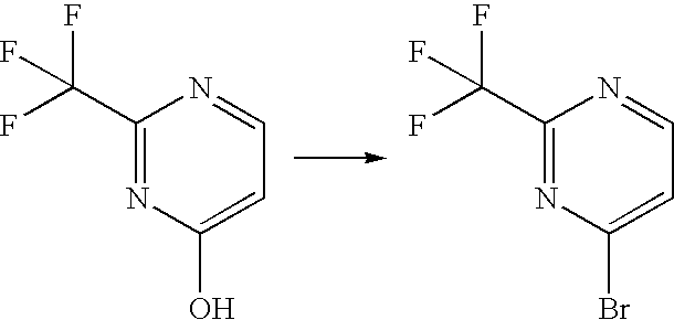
C1(C(F)(F)F)=NC(O)=CC=N1.C1(C(F)(F)F)=NC(Br)=CC=N1
